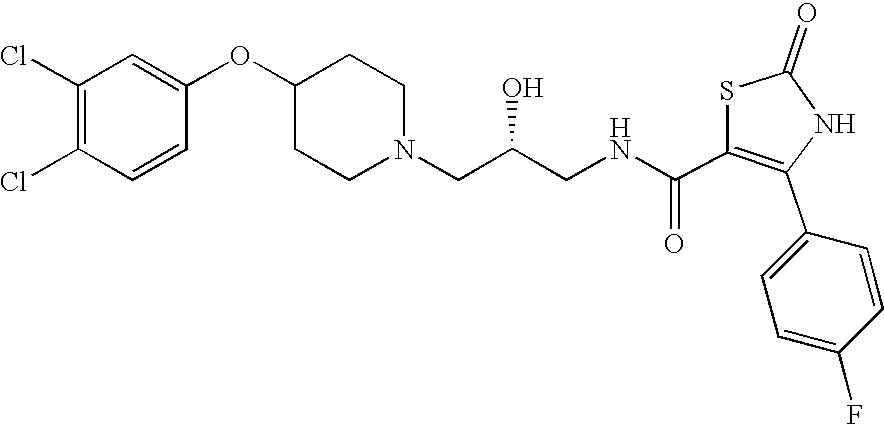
C1(Cl)=C(Cl)C=CC(OC2CCN(CC(CNC(C3=C(C4=CC=C(F)C=C4)NC(=O)S3)=O)O)CC2)=C1
